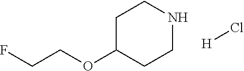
[H]Cl.C1CNCCC1OCCF
